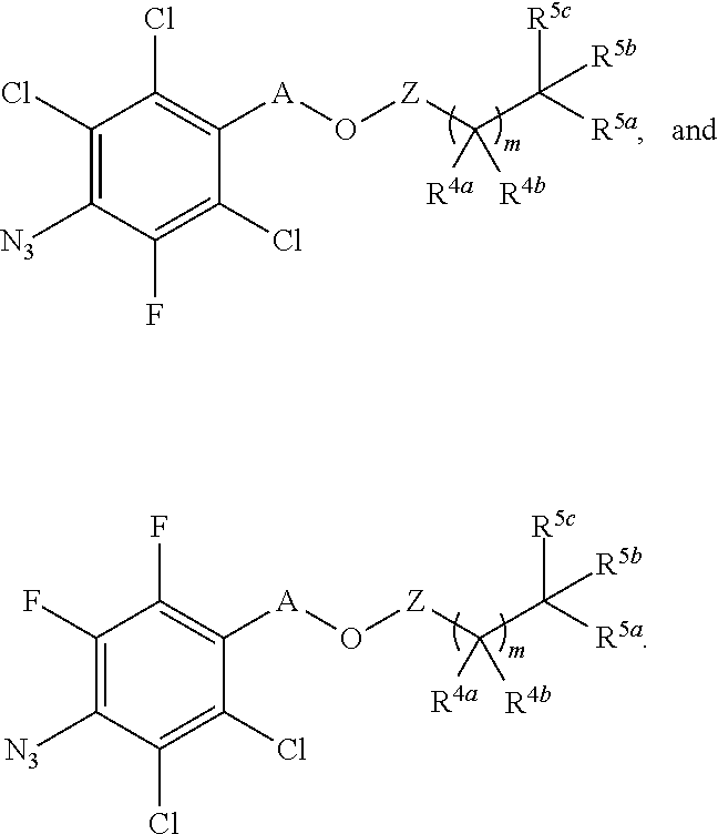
C1(Cl)=C([N3])C(F)=C(Cl)C([A]O[Z]C(C([R5a])([R5c])[R5b])([R4b])[R4a])=C1Cl.C1(F)=C([N3])C(Cl)=C(Cl)C([A]O[Z]C(C([R5a])([R5c])[R5b])([R4b])[R4a])=C1F
